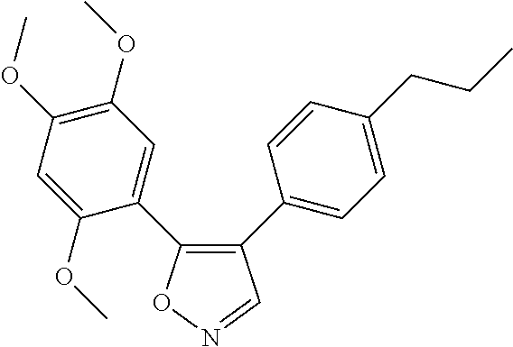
C1(C2=CC=C(CCC)C=C2)=C(C2=CC(OC)=C(OC)C=C2OC)ON=C1
